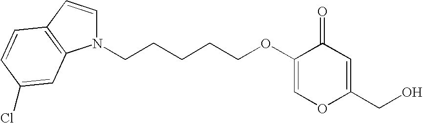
C1=C(OCCCCCN2C=CC3=C2C=C(Cl)C=C3)C(=O)C=C(CO)O1
